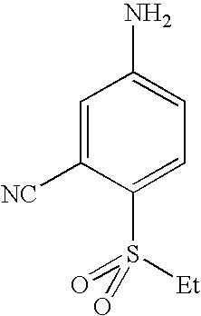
C1=C([NC])C(S([Et])(=O)=O)=CC=C1N
